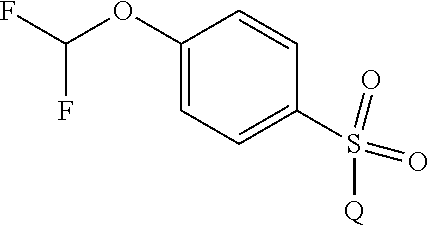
C1(OC(F)F)=CC=C(S(=O)(=O)[Q])C=C1
